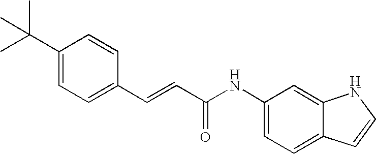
C1(C=CC(=O)NC2=CC=C3C(=C2)NC=C3)=CC=C(C(C)(C)C)C=C1
